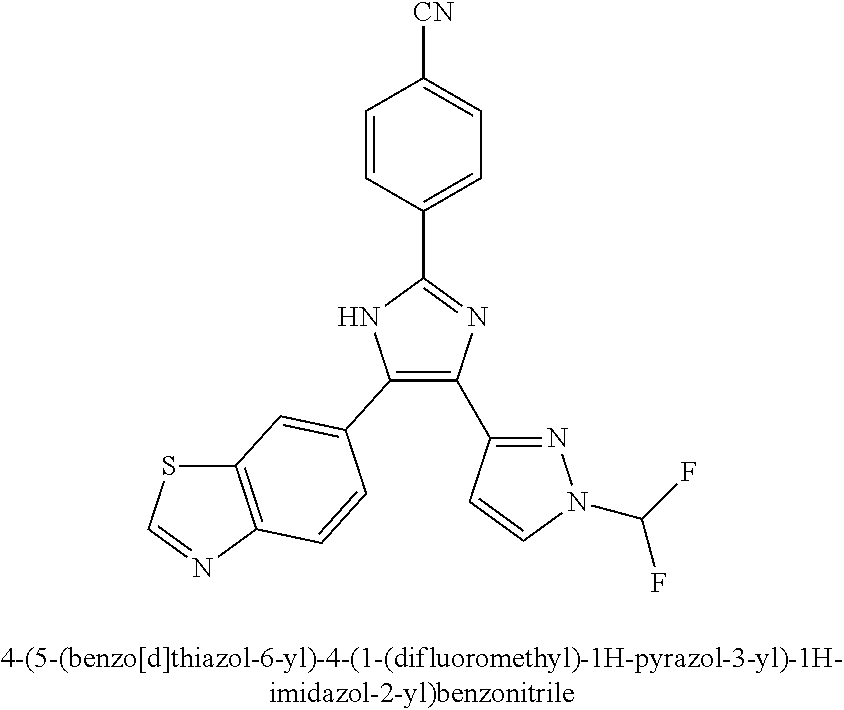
C1(C2=CC3=C(N=CS3)C=C2)=C(C2=NN(C(F)F)C=C2)N=C(C2=CC=C([CN])C=C2)N1
